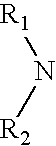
[R1]N[R2]
